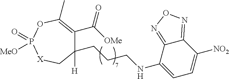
C1(C)=C(C([OMe])=O)C([H])(CCCNC2=CC=C([NO2])C3=NON=C32)C[X]P(=O)([MeO])O1
